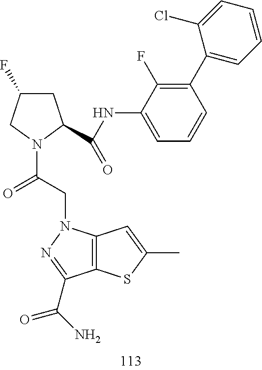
C12=C(SC(C)=C1)C(C(=O)N)=NN2CC(=O)N1C(C(NC2=CC=CC(C3=CC=CC=C3Cl)=C2F)=O)CC(F)C1
